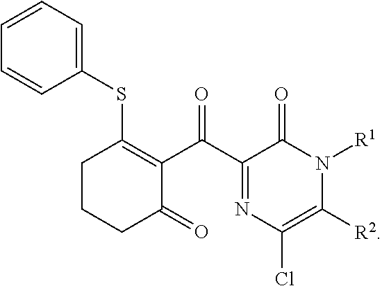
C1(C(C2=C(SC3=CC=CC=C3)CCCC2=O)=O)=NC(Cl)=C([R2])N([R1])C1=O
